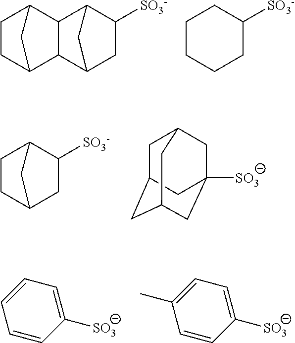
C1CC2C3C(C1C2)C1C([SO3-])CC3C1.C1CCC([SO3-])CC1.C1CC2C([SO3-])CC1C2.C1C2CC3CC([SO3])(CC1C3)C2.C1([SO3])=CC=CC=C1.C1([SO3])=CC=C(C)C=C1
